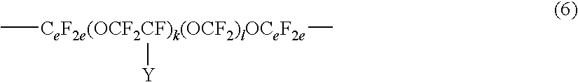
C[CeF2e(OCF2CF)k(OCF2)lOCeF2e]([Y])C
